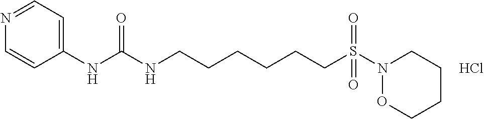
C1=CC(NC(NCCCCCCS(=O)(=O)N2CCCCO2)=O)=CC=N1.Cl
